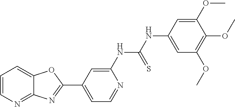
C1=C(NC(NC2=CC(OC)=C(OC)C(OC)=C2)=S)N=CC=C1C1=NC2=NC=CC=C2O1
